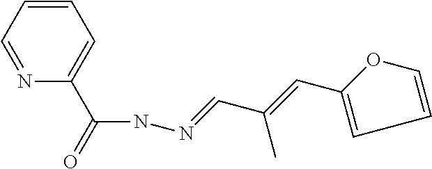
C1=CC=NC(C(NN=CC(C)=CC2=CC=CO2)=O)=C1
